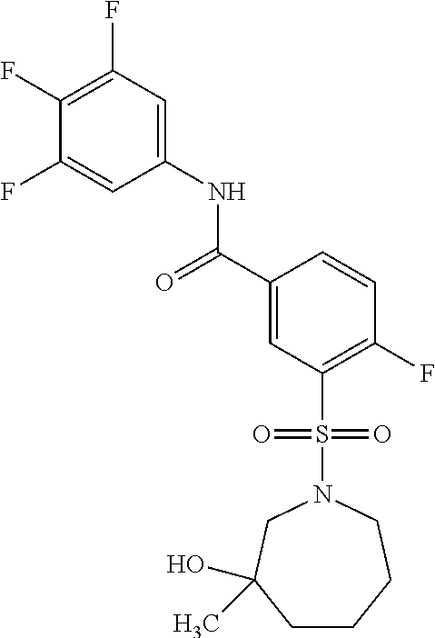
C1(F)=C(F)C=C(NC(C2=CC(S(N3CC(O)(C)CCCC3)(=O)=O)=C(F)C=C2)=O)C=C1F
